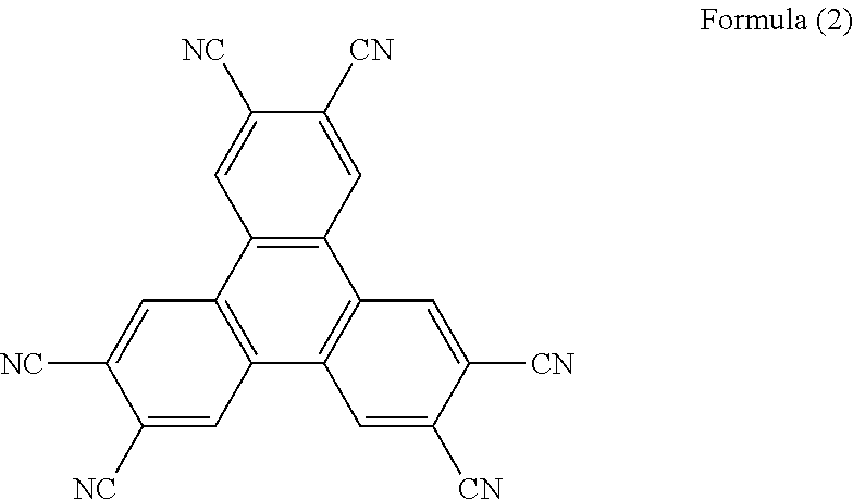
C12=C(C3=C(C4=C1C=C([CN])C([CN])=C4)C=C([NC])C([NC])=C3)C=C([NC])C([CN])=C2
